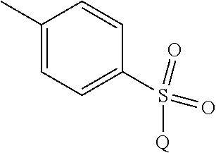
C1(C)=CC=C(S(=O)(=O)[Q])C=C1
